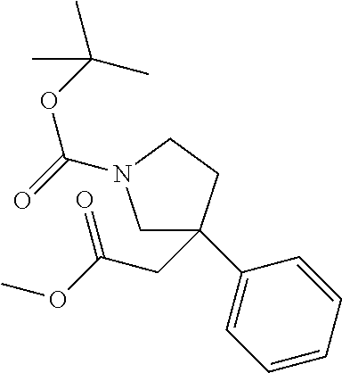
C1C(C2=CC=CC=C2)(CC(OC)=O)CCN1C(=O)OC(C)(C)C
